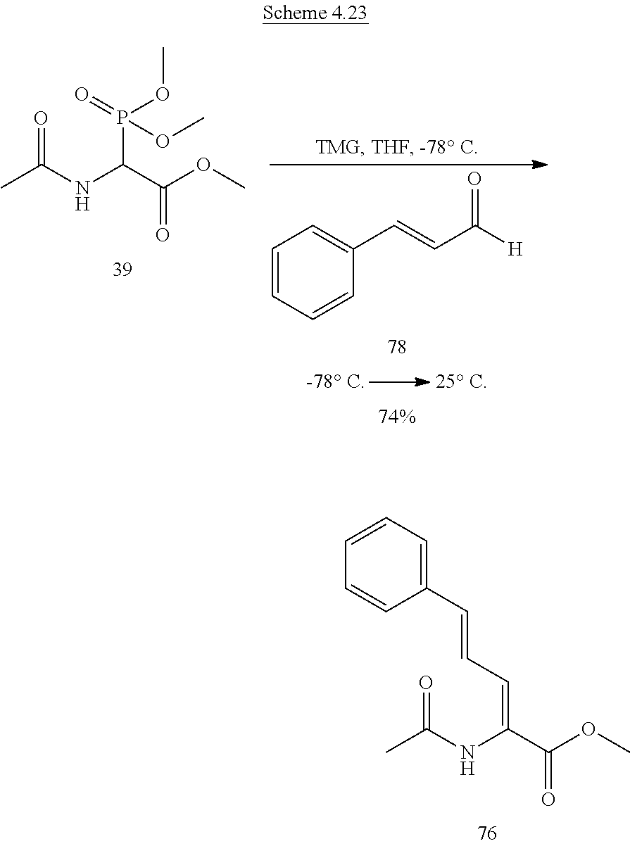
CC(NC(C(OC)=O)=CC=CC1=CC=CC=C1)=O.CC(NC(C(OC)=O)P(OC)(=O)OC)=O.C1=CC=CC(C=CC([H])=O)=C1
